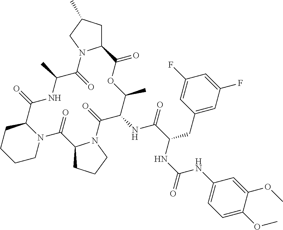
N12C(CCCC1)C(=O)NC(C)C(=O)N1C(CC(C)C1)C(=O)OC(C)C(NC(C(NC(NC1=CC=C(OC)C(OC)=C1)=O)CC1=CC(F)=CC(F)=C1)=O)C(=O)N1C(C2=O)CCC1
